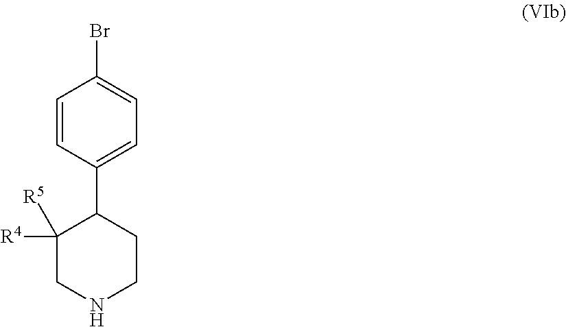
C1([R5])([R4])CNCCC1C1=CC=C(Br)C=C1
